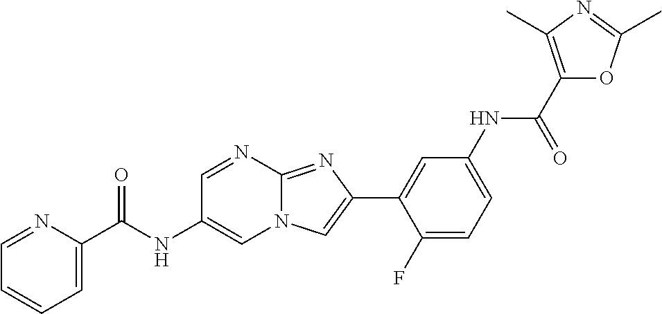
C1=NC2=NC(C3=CC(NC(C4=C(C)N=C(C)O4)=O)=CC=C3F)=CN2C=C1NC(C1=CC=CC=N1)=O
